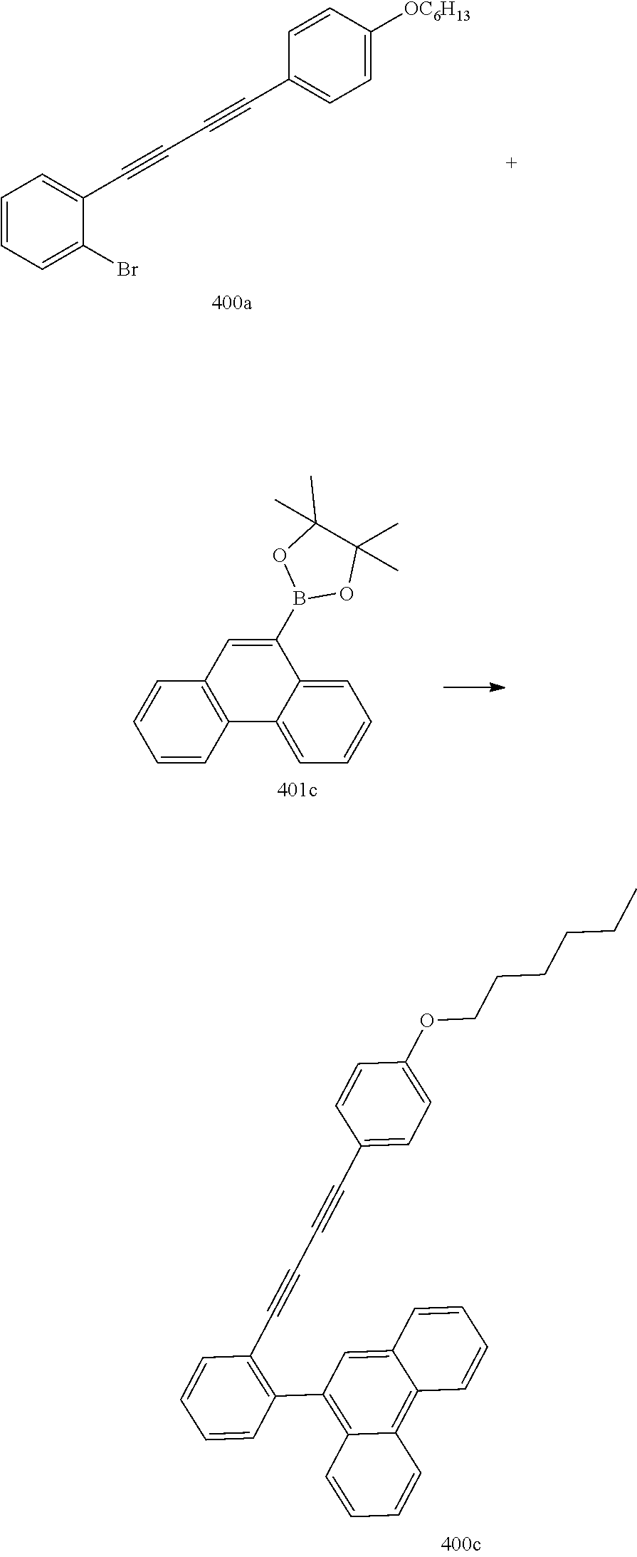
C1=CC=C(Br)C(C#CC#CC2=CC=C([OC6H13])C=C2)=C1.C1=CC2=C(C=C1)C=C(B1OC(C)(C)C(C)(C)O1)C1=CC=CC=C21.C1(C#CC#CC2=CC=C(OCCCCCC)C=C2)=C(C2=C3C(=C4C(=C2)C=CC=C4)C=CC=C3)C=CC=C1
